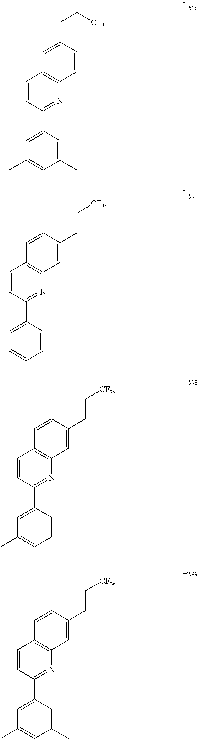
C1=CC(C2=CC(C)=CC(C)=C2)=NC2=C1C=C(CC[CF3])C=C2.C1=CC(C2=CC=CC=C2)=NC2=C1C=CC(CC[CF3])=C2.C1=CC(C2=CC(C)=CC=C2)=NC2=C1C=CC(CC[CF3])=C2.C1=CC(C2=CC(C)=CC(C)=C2)=NC2=C1C=CC(CC[CF3])=C2
